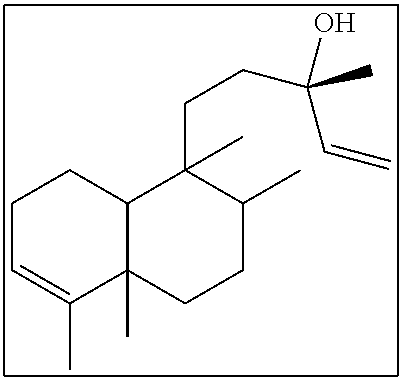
C(CCC1(C)C(C)CCC2(C)C1CCC=C2C)(O)(C=C)C
